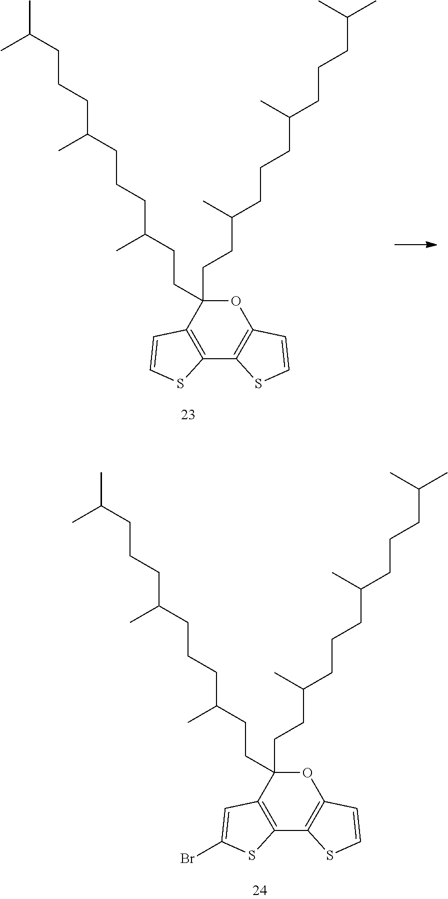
O1C(CCC(CCCC(CCCC(C)C)C)C)(CCC(CCCC(CCCC(C)C)C)C)C2=C(C3=C1C=CS3)SC(Br)=C2.O1C(CCC(CCCC(CCCC(C)C)C)C)(CCC(CCCC(CCCC(C)C)C)C)C2=C(C3=C1C=CS3)SC=C2
